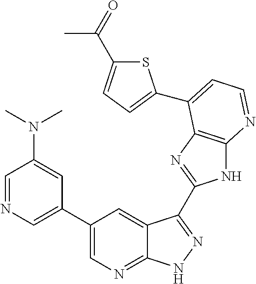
C1=NC=C(C2=CN=C3C(=C2)C(C2=NC4=C(N2)N=CC=C4C2=CC=C(C(=O)C)S2)=NN3)C=C1N(C)C
